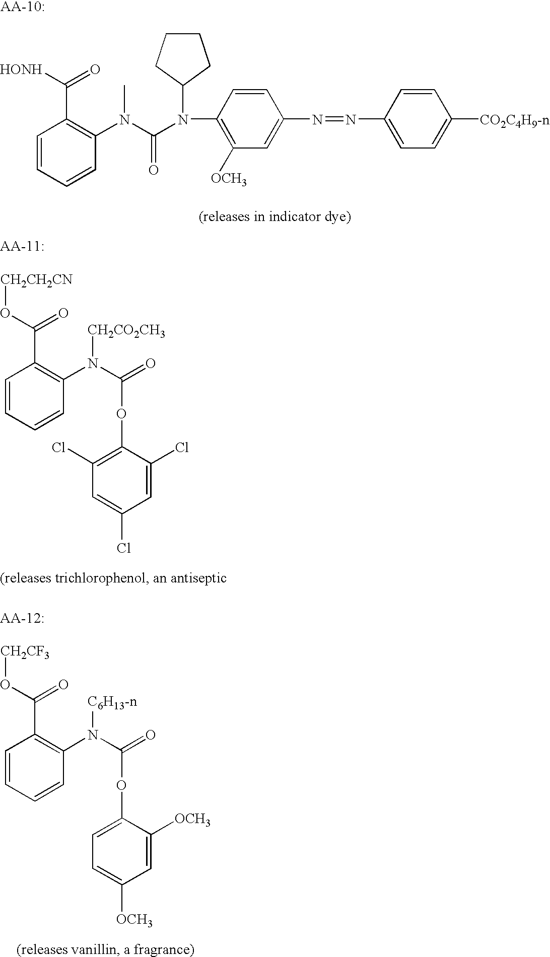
C1=CC=CC(N(C(N(C2=C([OCH3])C=C(N=NC3=CC=C([CO2C4H9-n])C=C3)C=C2)C2CCCC2)=O)C)=C1C([HONH])=O.C1=CC=CC(N(C(=O)OC2=C(Cl)C=C(Cl)C=C2Cl)[CH2CO2CH3])=C1C(O[CH2CH2CN])=O.C1=CC=CC(N(C(=O)OC2=CC=C([OCH3])C=C2[OCH3])[C6H13-n])=C1C(O[CH2CF3])=O
